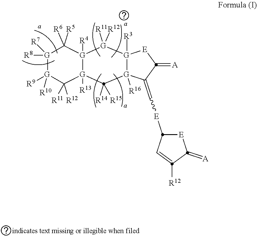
[G]1([R8])([R7])[G]([R9])([R10])C([R11])([R12])[G]2([R13])[G]([R4])(C1([R5])[R6])[G]([R11])([R12])[G]1([R3])[G]([R16])(C(=C[E]C3[E]C(=[A])C([R12])=C3)C(=[A])[E]1)C2([R14])[R15]
